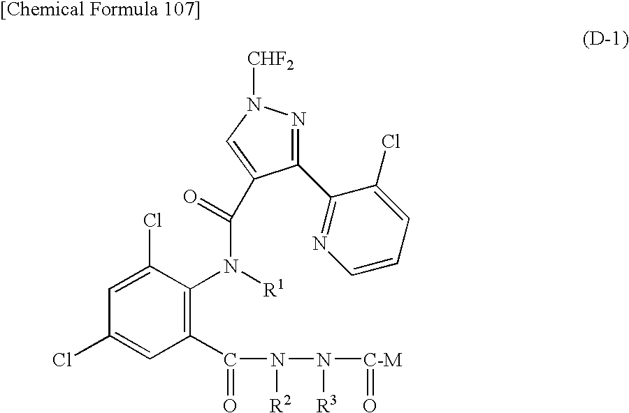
C1(C2=NC=CC=C2Cl)=NN([CHF2])C=C1C(N(C1=C(C(=O)N(N([C-M]=O)[R3])[R2])C=C(Cl)C=C1Cl)[R1])=O
